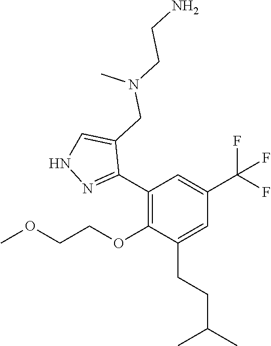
C1(C2=NNC=C2CN(CCN)C)=C(OCCOC)C(CCC(C)C)=CC(C(F)(F)F)=C1
